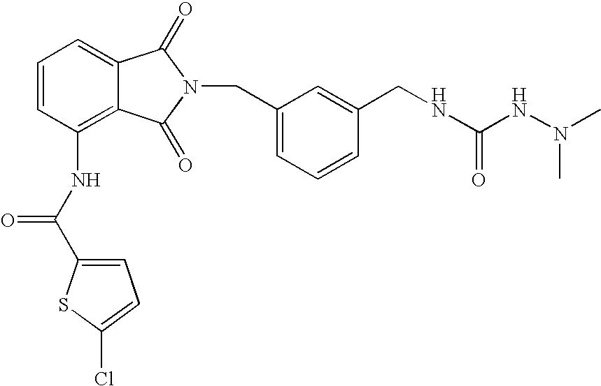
C1=C2C(=C(NC(C3=CC=C(Cl)S3)=O)C=C1)C(=O)N(CC1=CC=CC(CNC(NN(C)C)=O)=C1)C2=O
